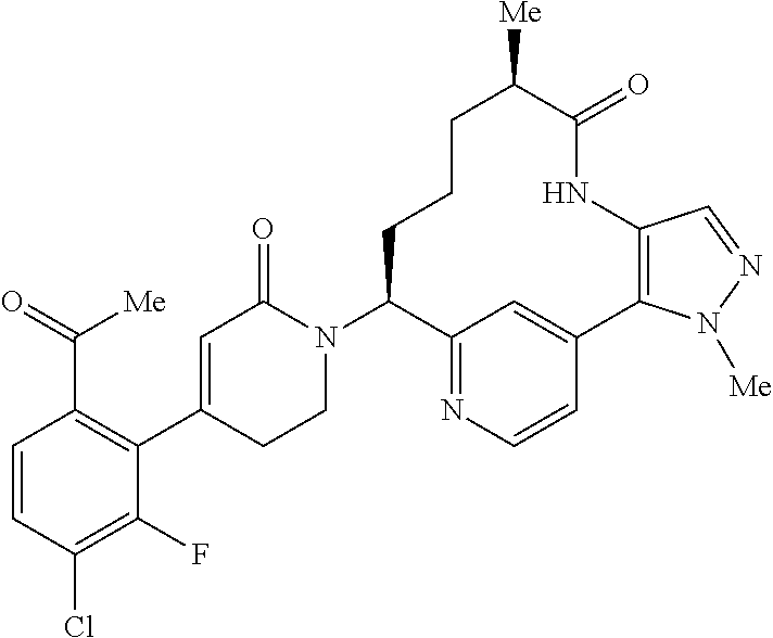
C1=CC(Cl)=C(F)C(C2=CC(=O)N(C3C4=NC=CC(=C4)C4=C(NC(=O)C([Me])CCC3)C=NN4[Me])CC2)=C1C(=O)[Me]
